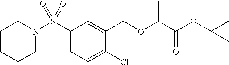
C1CCCN(S(C2=CC=C(Cl)C(COC(C(=O)OC(C)(C)C)C)=C2)(=O)=O)C1
